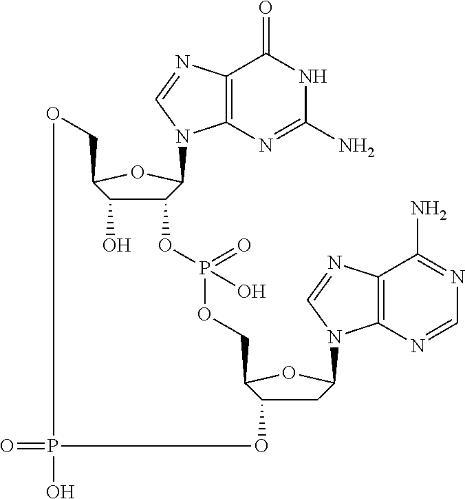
C12=C(N=C(N)NC1=O)N(C1C3C(O)C(O1)COP(=O)(O)OC1CC(N4C5=C(C(N)=NC=N5)N=C4)OC1COP(=O)(O)O3)C=N2
